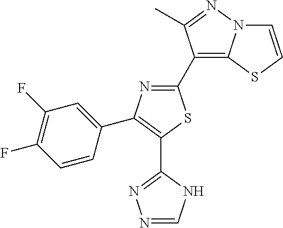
C1(C2=C3N(N=C2C)C=CS3)=NC(C2=CC(F)=C(F)C=C2)=C(C2=NN=CN2)S1
